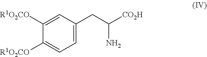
C1([R1O2CO])=CC(CC([CO2H])N)=CC=C1[R1O2CO]
